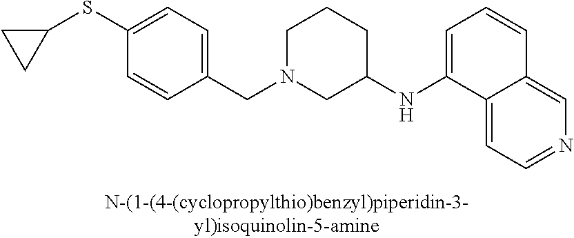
C1(SC2CC2)=CC=C(CN2CC(NC3=CC=CC4=CN=CC=C34)CCC2)C=C1
